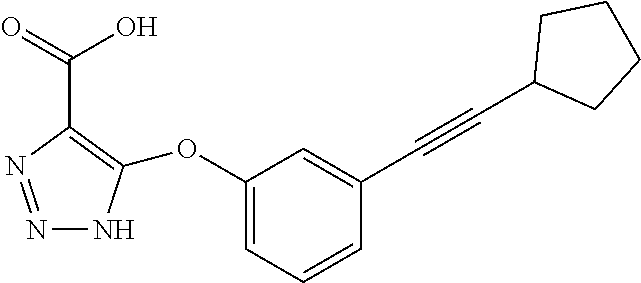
N1=NC(C(O)=O)=C(OC2=CC=CC(C#CC3CCCC3)=C2)N1
